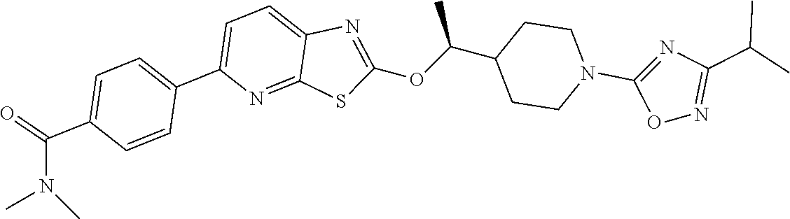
C1=C(C2=CC=C(C(N(C)C)=O)C=C2)N=C2C(=C1)N=C(OC(C1CCN(C3=NC(C(C)C)=NO3)CC1)C)S2
